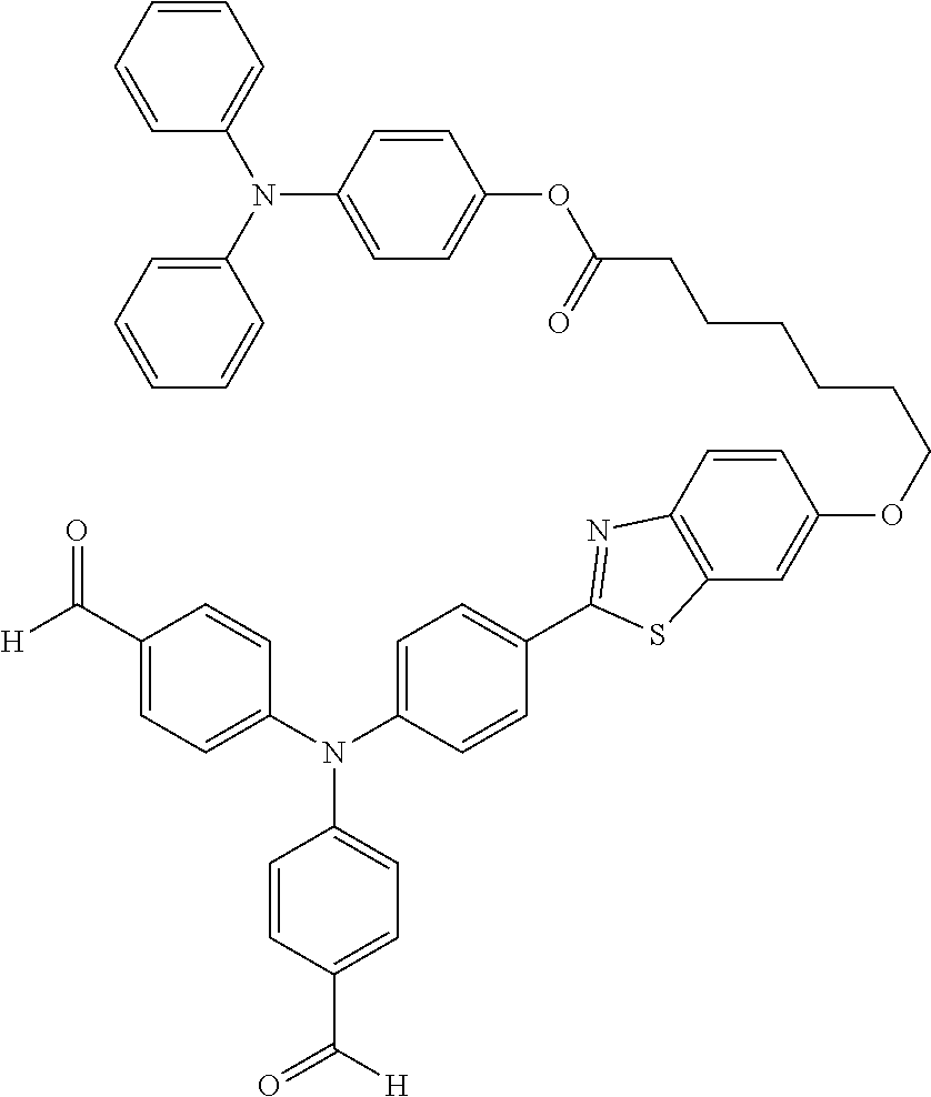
[H]C(=O)C1=CC=C(N(C2=CC=C(C(=O)[H])C=C2)C2=CC=C(C3=NC4=C(C=C(OCCCCCCC(=O)OC5=CC=C(N(C6=CC=CC=C6)C6=CC=CC=C6)C=C5)C=C4)S3)C=C2)C=C1
